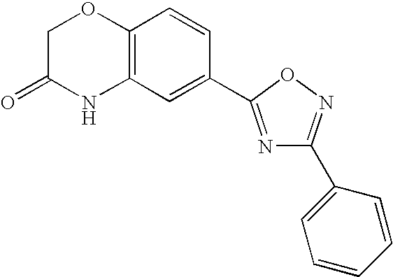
C1C(=O)NC2=C(O1)C=CC(C1=NC(C3=CC=CC=C3)=NO1)=C2
